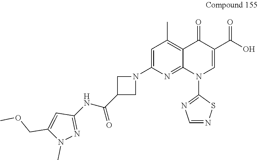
C1=C(N2CC(C(NC3=NN(C)C(COC)=C3)=O)C2)N=C2C(=C1C)C(=O)C(C(O)=O)=CN2C1=NC=NS1
